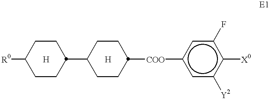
C1CC(C2CCC([COO]c3cc([Y2])c([X0])c(F)c3)CC2)CCC1[R0]
